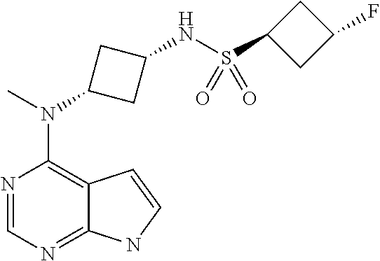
N1=CN=C2C(=C1N(C)C1CC(NS(C3CC(F)C3)(=O)=O)C1)C=CN2
